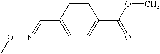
CON=CC1=CC=C(C(OC)=O)C=C1
